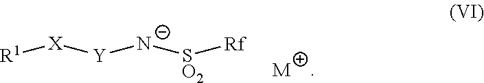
[R1][X][Y][N-][SO2][Rf].[M]
